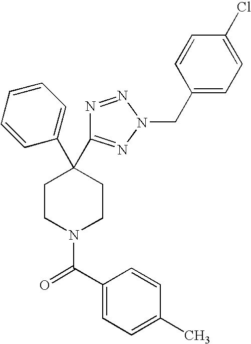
C1(C2(C3=NN(CC4=CC=C(Cl)C=C4)N=N3)CCN(C(C3=CC=C(C)C=C3)=O)CC2)=CC=CC=C1
